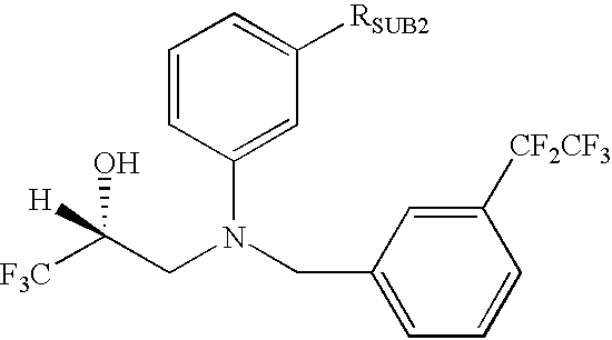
C1(CN(CC([F3C])(O)[H])C2=CC([RSUB2])=CC=C2)=CC=CC([CF2CF3])=C1
